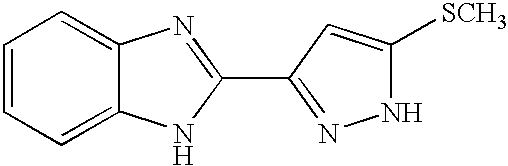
C1=CC=C2C(=C1)N=C(C1=NNC([SCH3])=C1)N2
